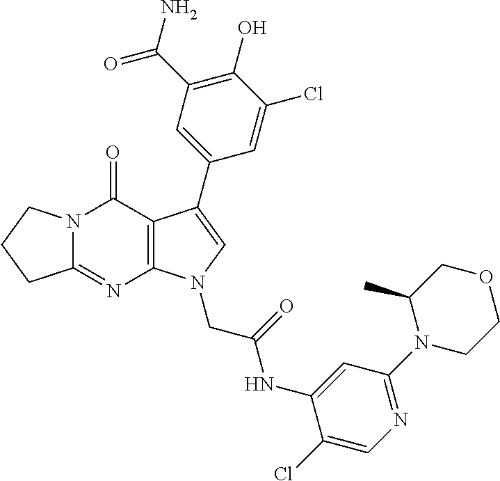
C12=NC3=C(C(=O)N1CCC2)C(C1=CC(C(=O)N)=C(O)C(Cl)=C1)=CN3CC(=O)NC1=CC(N2CCOCC2C)=NC=C1Cl
